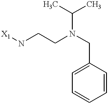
C1=CC(CN(C(C)C)CCN[X1])=CC=C1
